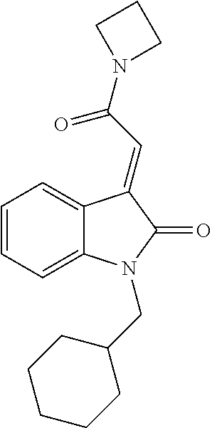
C1=C2C(=CC=C1)N(CC1CCCCC1)C(=O)C2=CC(=O)N1CCC1
